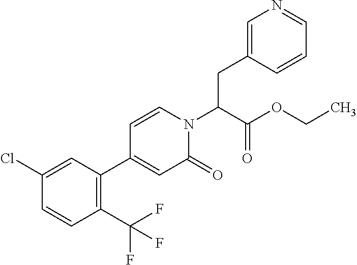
C(N1C=CC(C2=C(C(F)(F)F)C=CC(Cl)=C2)=CC1=O)(C(OCC)=O)CC1=CN=CC=C1
